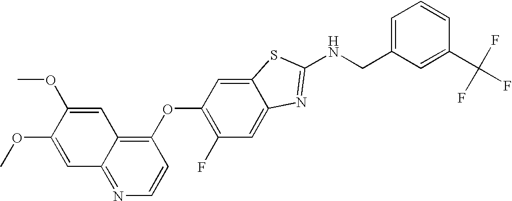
C1(OC2=C(F)C=C3C(=C2)SC(NCC2=CC=CC(C(F)(F)F)=C2)=N3)=C2C(=NC=C1)C=C(OC)C(OC)=C2
